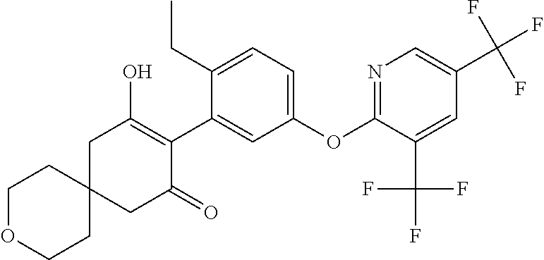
C1C2(CC(=O)C(C3=CC(OC4=NC=C(C(F)(F)F)C=C4C(F)(F)F)=CC=C3CC)=C1O)CCOCC2
